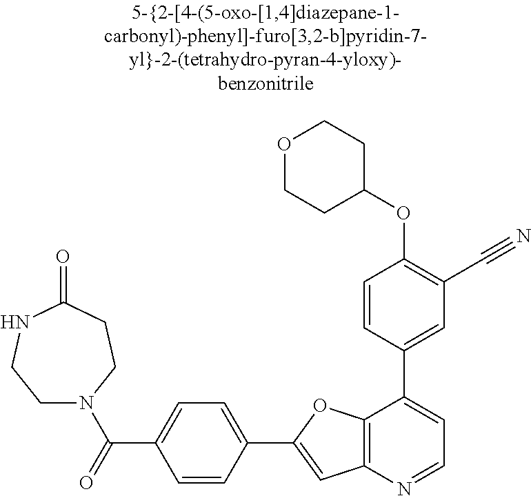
C1=CC(C2=CC3=C(O2)C(C2=CC(C#N)=C(OC4CCOCC4)C=C2)=CC=N3)=CC=C1C(=O)N1CCNC(=O)CC1
